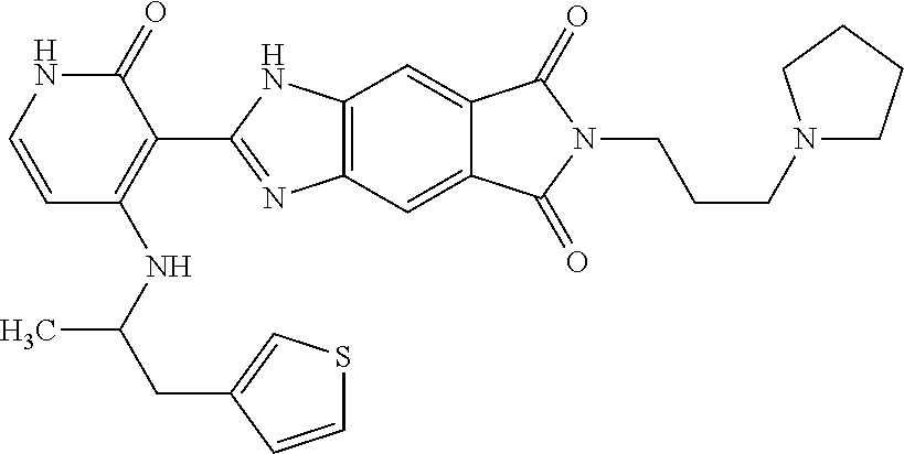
C12=C(C=C3C(=C1)C(=O)N(CCCN1CCCC1)C3=O)N=C(C1=C(NC(CC3=CSC=C3)C)C=CNC1=O)N2
